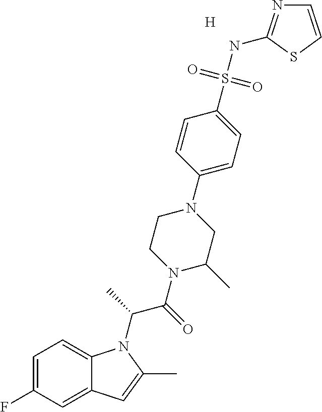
C1=C(F)C=C2C(=C1)N(C(C)C(=O)N1C(C)CN(C3=CC=C(S(NC4=NC=CS4)(=O)=O)C=C3)CC1)C(C)=C2.[H]
